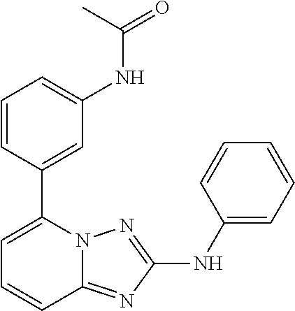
N12C(=NC(NC3=CC=CC=C3)=N1)C=CC=C2C1=CC(NC(=O)C)=CC=C1
